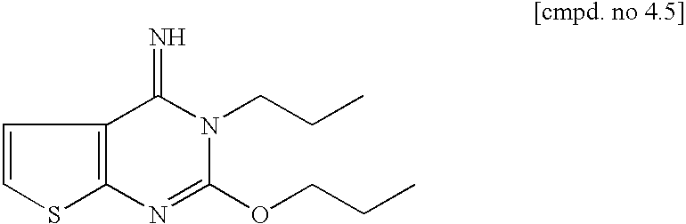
C1=CSC2=C1C(=N)N(CCC)C(OCCC)=N2
